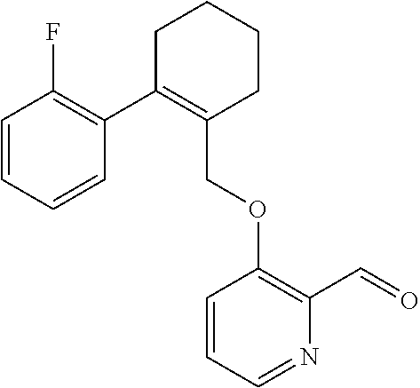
C1C(C2=C(F)C=CC=C2)=C(COC2=C(C=O)N=CC=C2)CCC1
